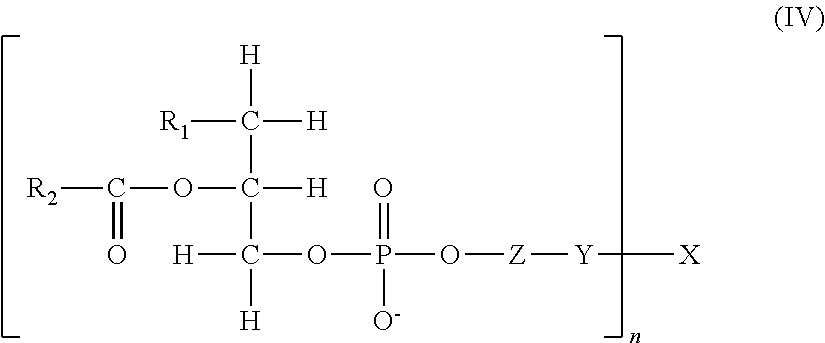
[R2]C(OC(C([H])([H])[R1])([H])C([H])([H])OP(O[Z][Y][X])(=O)[O-])=O
